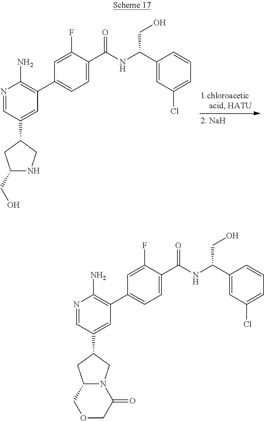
C1(CO)NCC(C2=CC(C3=CC=C(C(NC(C4=CC(Cl)=CC=C4)CO)=O)C(F)=C3)=C(N)N=C2)C1.C12N(CC(C3=CC(C4=CC=C(C(NC(C5=CC(Cl)=CC=C5)CO)=O)C(F)=C4)=C(N)N=C3)C1)C(=O)COC2
